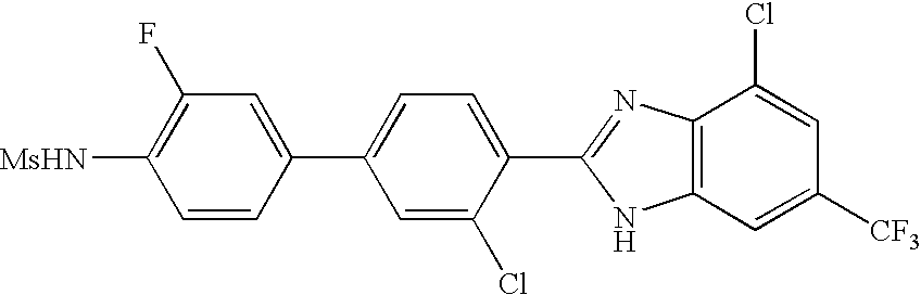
C1=CC(C2=CC=C(C3=NC4=C(N3)C=C([CF3])C=C4Cl)C(Cl)=C2)=CC(F)=C1[MsHN]
